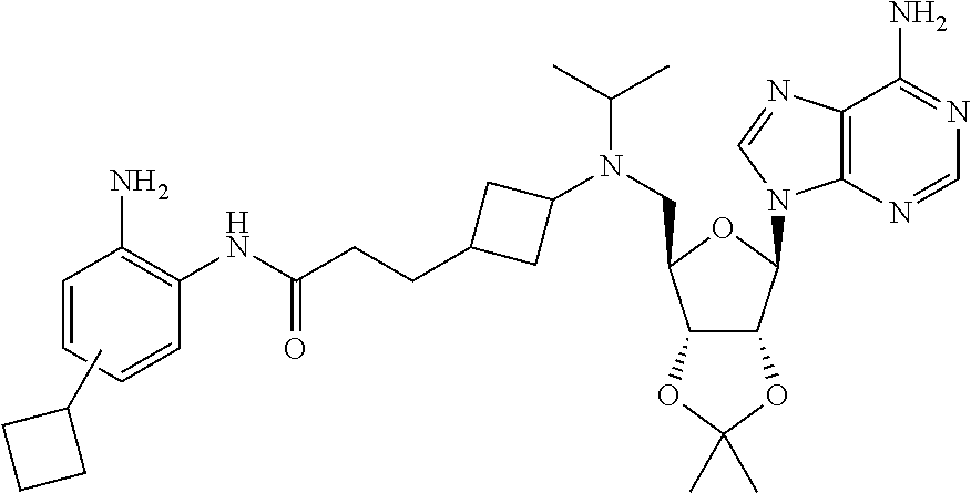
CC1CCC1.C12C(C(N3C4=C(N=C3)C(N)=NC=N4)OC1CN(C(C)C)C1CC(CCC(NC3=C(N)C=CC=C3)=O)C1)OC(C)(C)O2
